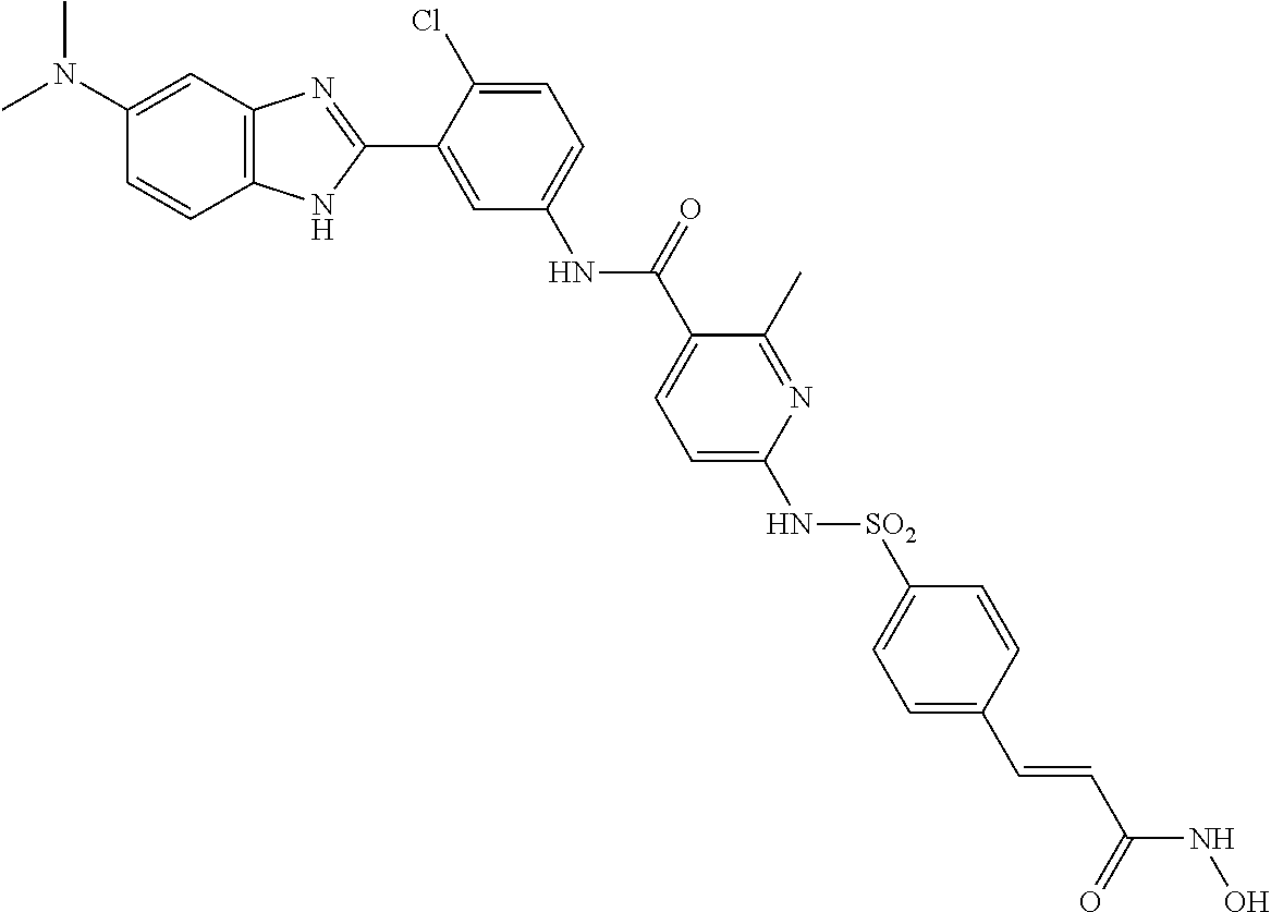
N(C1=CC=C(Cl)C(C2=NC3=C(N2)C=CC(N(C)C)=C3)=C1)C(=O)C1=CC=C(N[SO2]C2=CC=C(C=CC(NO)=O)C=C2)N=C1C
